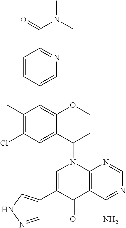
C1(C(N2C=C(C3=CNN=C3)C(=O)C3=C2N=CN=C3N)C)=CC(Cl)=C(C)C(C2=CN=C(C(=O)N(C)C)C=C2)=C1OC
